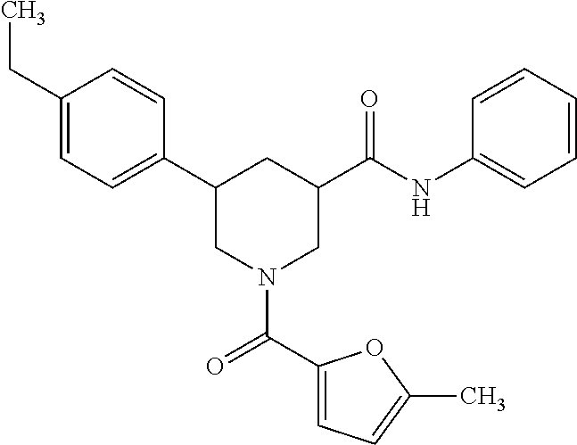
C1(CC)=CC=C(C2CN(C(C3=CC=C(C)O3)=O)CC(C(NC3=CC=CC=C3)=O)C2)C=C1
